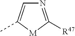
N1=C([R47])[M]C(C)=C1
